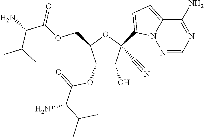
O(CC1C(OC(=O)C(C(C)C)N)C(O)C(C#N)(C2=CC=C3N2N=CN=C3N)O1)C(=O)C(N)C(C)C
